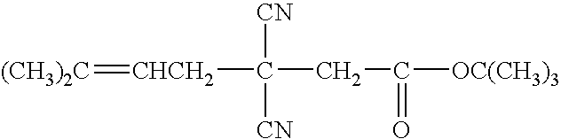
[CHCH2](C([CN])([CN])CC(=O)[OC(CH3)3])=[(CH3)2C]
